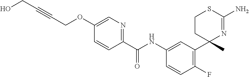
C(NC1=CC(C2(C)N=C(N)SCC2)=C(F)C=C1)(=O)C1=NC=C(OCC#CCO)C=C1
